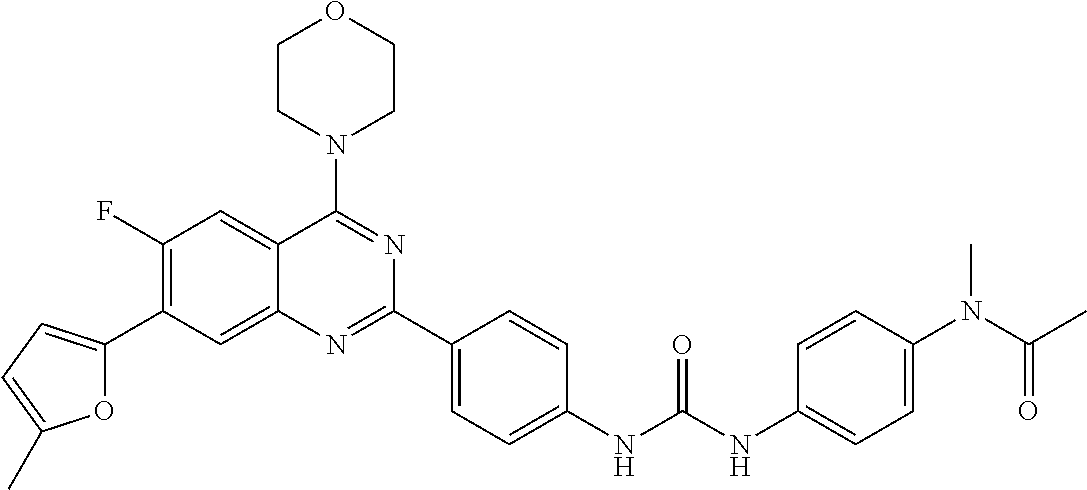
C1(F)=C(C2=CC=C(C)O2)C=C2C(=C1)C(N1CCOCC1)=NC(C1=CC=C(NC(NC3=CC=C(N(C(C)=O)C)C=C3)=O)C=C1)=N2
